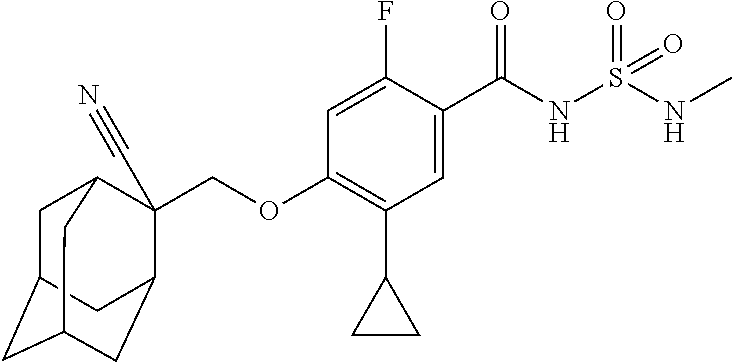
C1=C(F)C(C(NS(NC)(=O)=O)=O)=CC(C2CC2)=C1OCC1(C#N)C2CC3CC(CC1C3)C2
